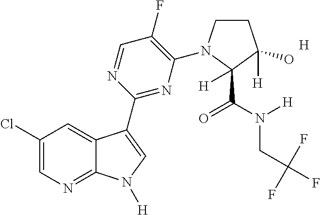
C1(F)=C(N2CCC([H])(O)C2(C(N(CC(F)(F)F)[H])=O)[H])N=C(C2=CN([H])C3=NC=C(Cl)C=C32)N=C1.[H]
